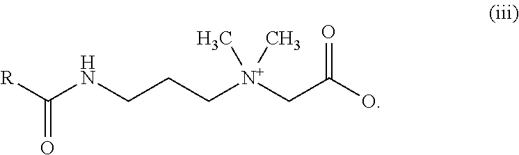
[R]C(NCCC[N+](CC(=O)O)(C)C)=O
